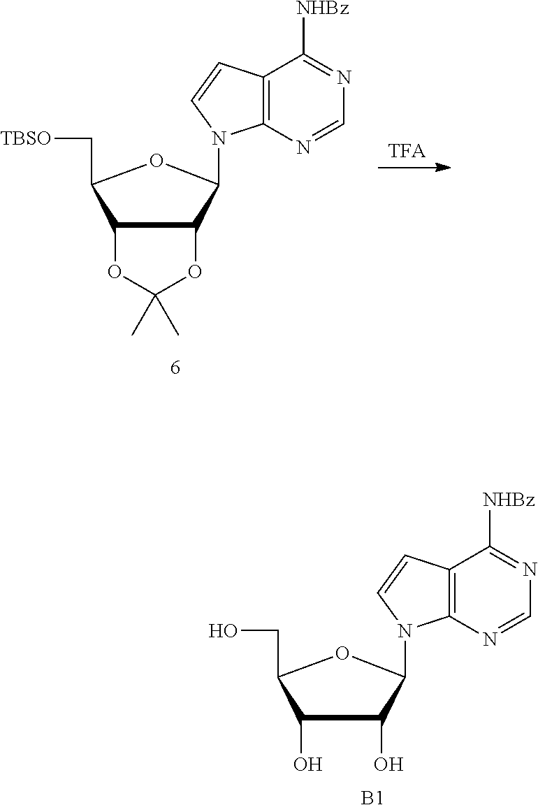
C12=C(N(C3C(O)C(O)C(CO)O3)C=C1)N=CN=C2[NHBz].[B1].[TFA].C12=C(N(C3C4C(OC(C)(C)O4)C(C[TBSO])O3)C=C1)N=CN=C2[NHBz]
